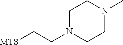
C1N(CC[MTS])CCN(C)C1
